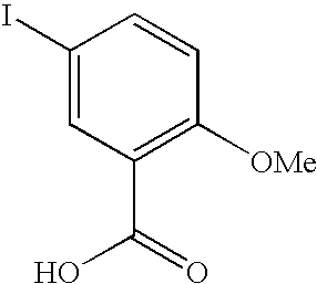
C1(I)=CC(C(O)=O)=C([OMe])C=C1
